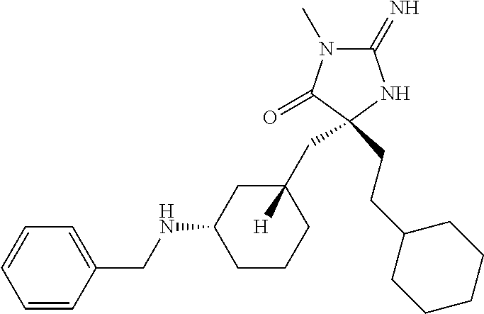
C1(=N)N(C)C(=O)C(CC2([H])CC(NCC3=CC=CC=C3)CCC2)(CCC2CCCCC2)N1
